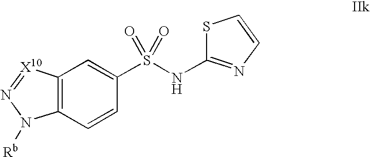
C1(S(NC2=NC=CS2)(=O)=O)=CC2=C(C=C1)N([Rb])N=[X10]2
